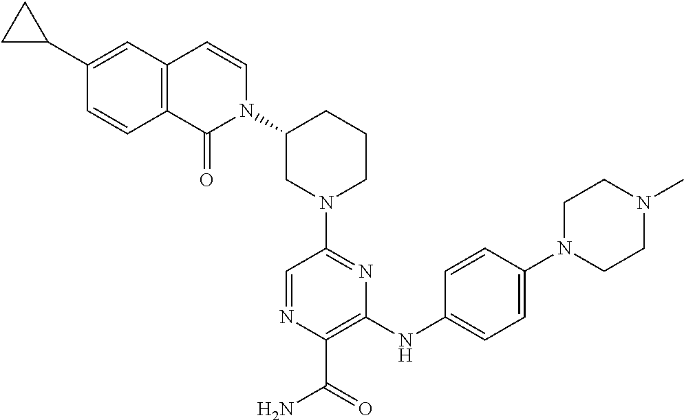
N1(C2=NC(NC3=CC=C(N4CCN(C)CC4)C=C3)=C(C(=O)N)N=C2)CCCC(N2C=CC3=C(C2=O)C=CC(C2CC2)=C3)C1
